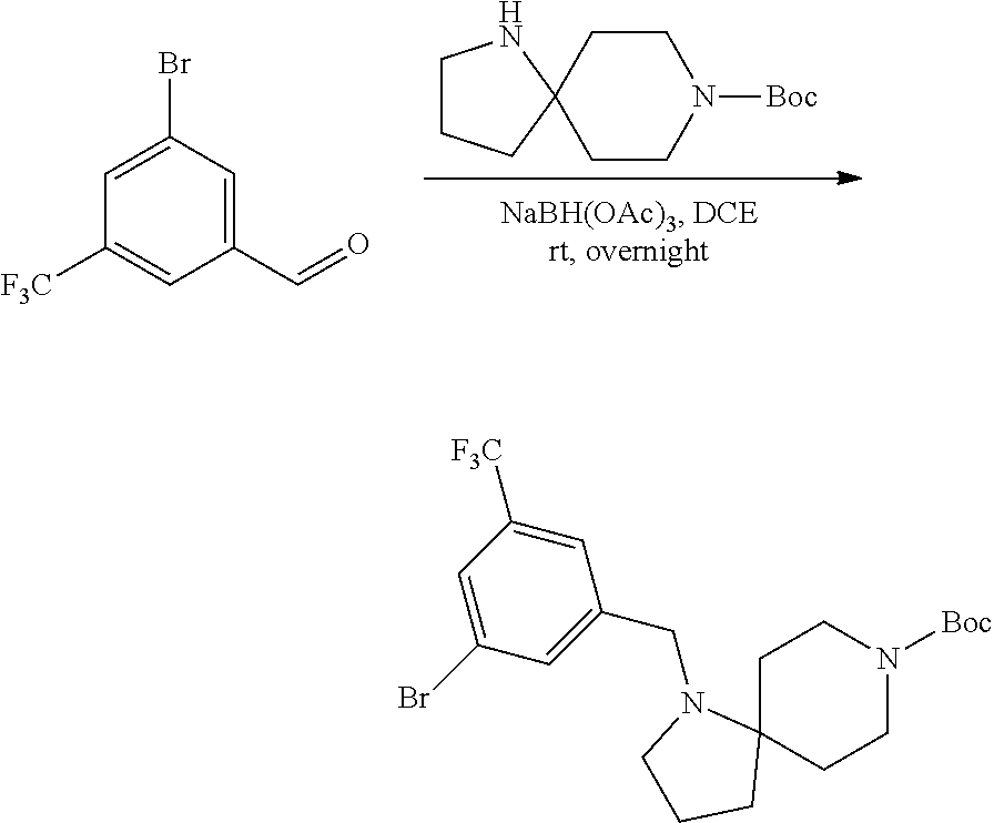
C1CN([Boc])CCC12NCCC2.C1([F3C])=CC(C=O)=CC(Br)=C1.C1C2(CCN([Boc])C1)N(CC1=CC(Br)=CC([F3C])=C1)CCC2
